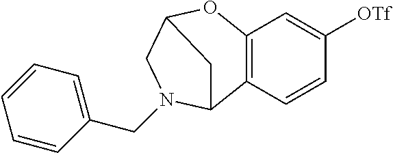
C12=C(C=CC([OTf])=C1)C1N(CC3=CC=CC=C3)CC(O2)C1
